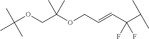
CC(OCC(OCC=CC(C(C)C)(F)F)(C)C)(C)C
